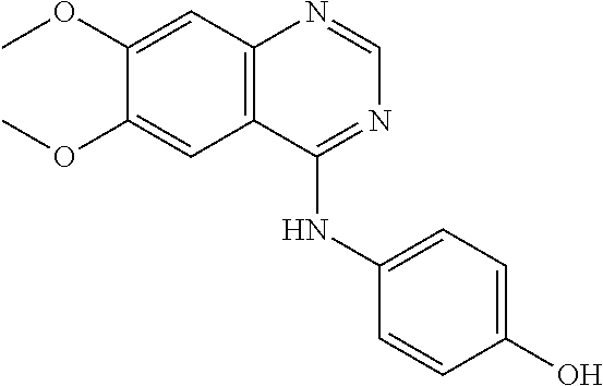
C12=C(C=C(OC)C(OC)=C1)N=CN=C2NC1=CC=C(O)C=C1
